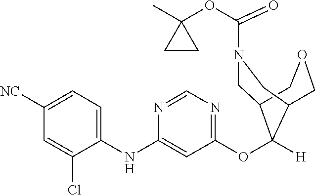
C1([NC])=CC=C(NC2=CC(OC3([H])C4CN(C(=O)OC5(C)CC5)CC3COC4)=NC=N2)C(Cl)=C1
